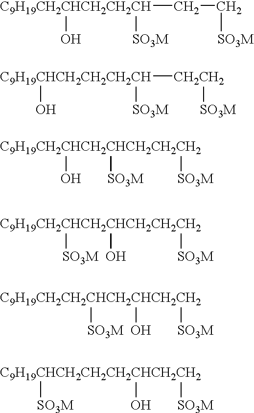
[C9H19CH2CHCH2CH2CH](CC[SO3M])([SO3M])O.[C9H19CHCH2CH2CH2CH](O)([SO3M])[CH2CH2][SO3M].[C9H19CH2CHCH2CHCH2CH2CH2](O)([SO3M])[SO3M].[C9H19CH2CHCH2CHCH2CH2CH2]([SO3M])(O)[SO3M].[C9H19CH2CH2CHCH2CHCH2CH2]([SO3M])(O)[SO3M].[C9H19CHCH2CH2CH2CHCH2CH2]([SO3M])(O)[SO3M]
